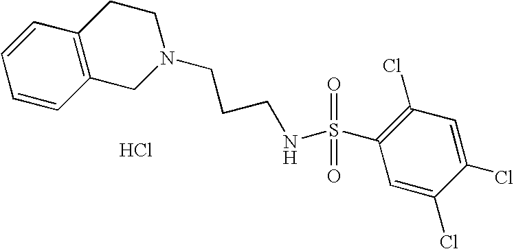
C1=CC2=C(C=C1)CCN(CCCNS(C1=C(Cl)C=C(Cl)C(Cl)=C1)(=O)=O)C2.Cl
